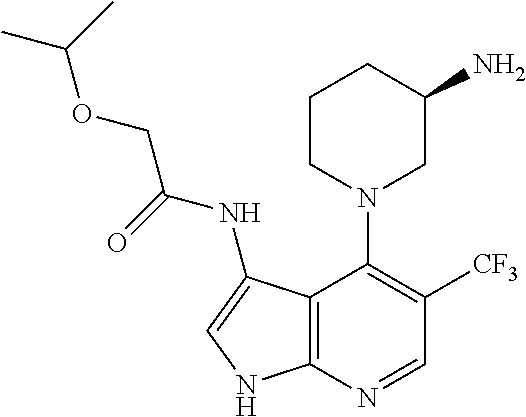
C1CN(C2=C([CF3])C=NC3=C2C(NC(=O)COC(C)C)=CN3)CC(N)C1
